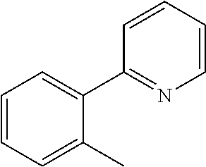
C1=CC=C(C)C(C2=NC=CC=C2)=C1
